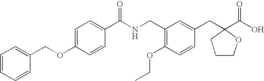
C1=C(OCC2=CC=CC=C2)C=CC(C(NCC2=C(OCC)C=CC(CC3(C(=O)O)OCCC3)=C2)=O)=C1
